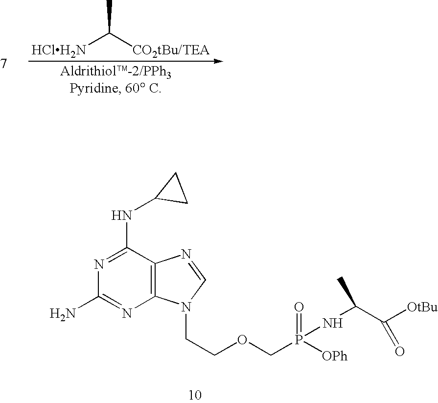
[HClH2N]C([CO2tBu/TEA])C.C1(NC2CC2)=NC(N)=NC2=C1N=CN2CCOCP(=O)(NC(C([OtBu])=O)C)[OPh]
